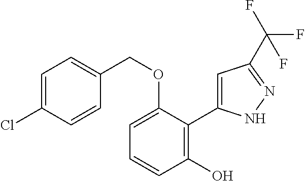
C1=CC(O)=C(C2=CC(C(F)(F)F)=NN2)C(OCC2=CC=C(Cl)C=C2)=C1
